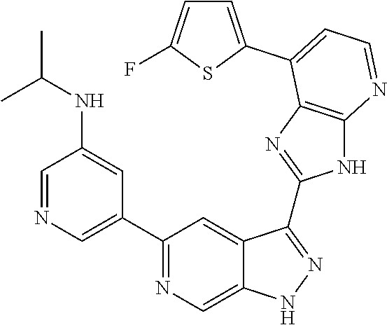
C1=NC=C(C2=NC=C3C(=C2)C(C2=NC4=C(N2)N=CC=C4C2=CC=C(F)S2)=NN3)C=C1NC(C)C
